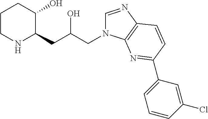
C1CNC(CC(O)CN2C=NC3=C2N=C(C2=CC=CC(Cl)=C2)C=C3)C(O)C1
